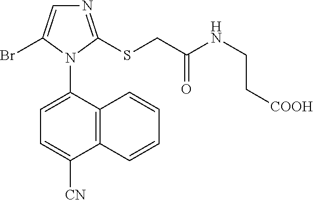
N1=C(SCC(NCC[COOH])=O)N(C2=CC=C([CN])C3=C2C=CC=C3)C(Br)=C1
